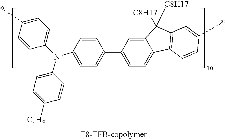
C1=CC(N(C2=CC=C([C4H9])C=C2)C2=CC=C(*)C=C2)=CC=C1C1=CC=C2C(=C1)C([C8H17])([C8H17])C1=C2C=CC(*)=C1
